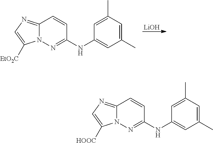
[LiOH].C12=NC=C([EtO2C])N1N=C(NC1=CC(C)=CC(C)=C1)C=C2.C12=NC=C([HOOC])N1N=C(NC1=CC(C)=CC(C)=C1)C=C2
